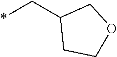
*CC1CCOC1
